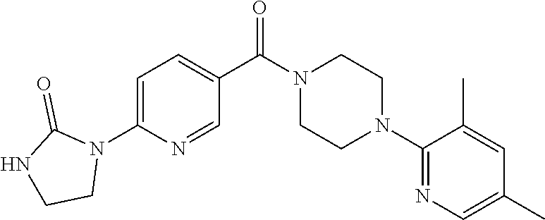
C1=C(N2C(=O)NCC2)N=CC(C(N2CCN(C3=NC=C(C)C=C3C)CC2)=O)=C1
